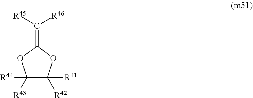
C1([R44])([R43])C([R41])([R42])OC(=C([R46])[R45])O1
